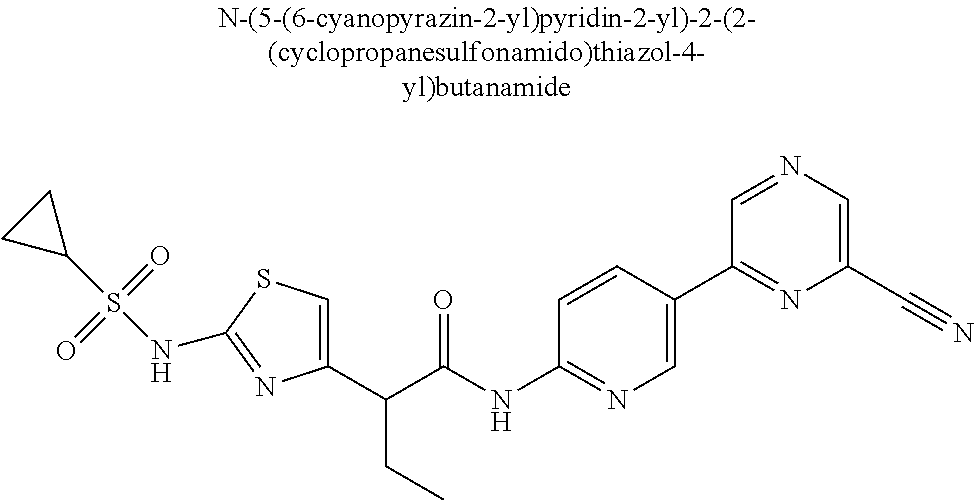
C1(C(C(NC2=NC=C(C3=NC(C#N)=CN=C3)C=C2)=O)CC)=CSC(NS(C2CC2)(=O)=O)=N1
